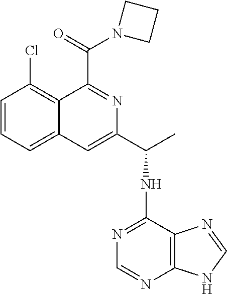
C1=CC=C2C(=C1Cl)C(C(N1CCC1)=O)=NC(C(NC1=NC=NC3=C1N=CN3)C)=C2
